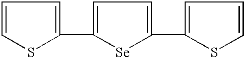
C1=CSC(C2=CC=C(C3=CC=CS3)[Se]2)=C1
